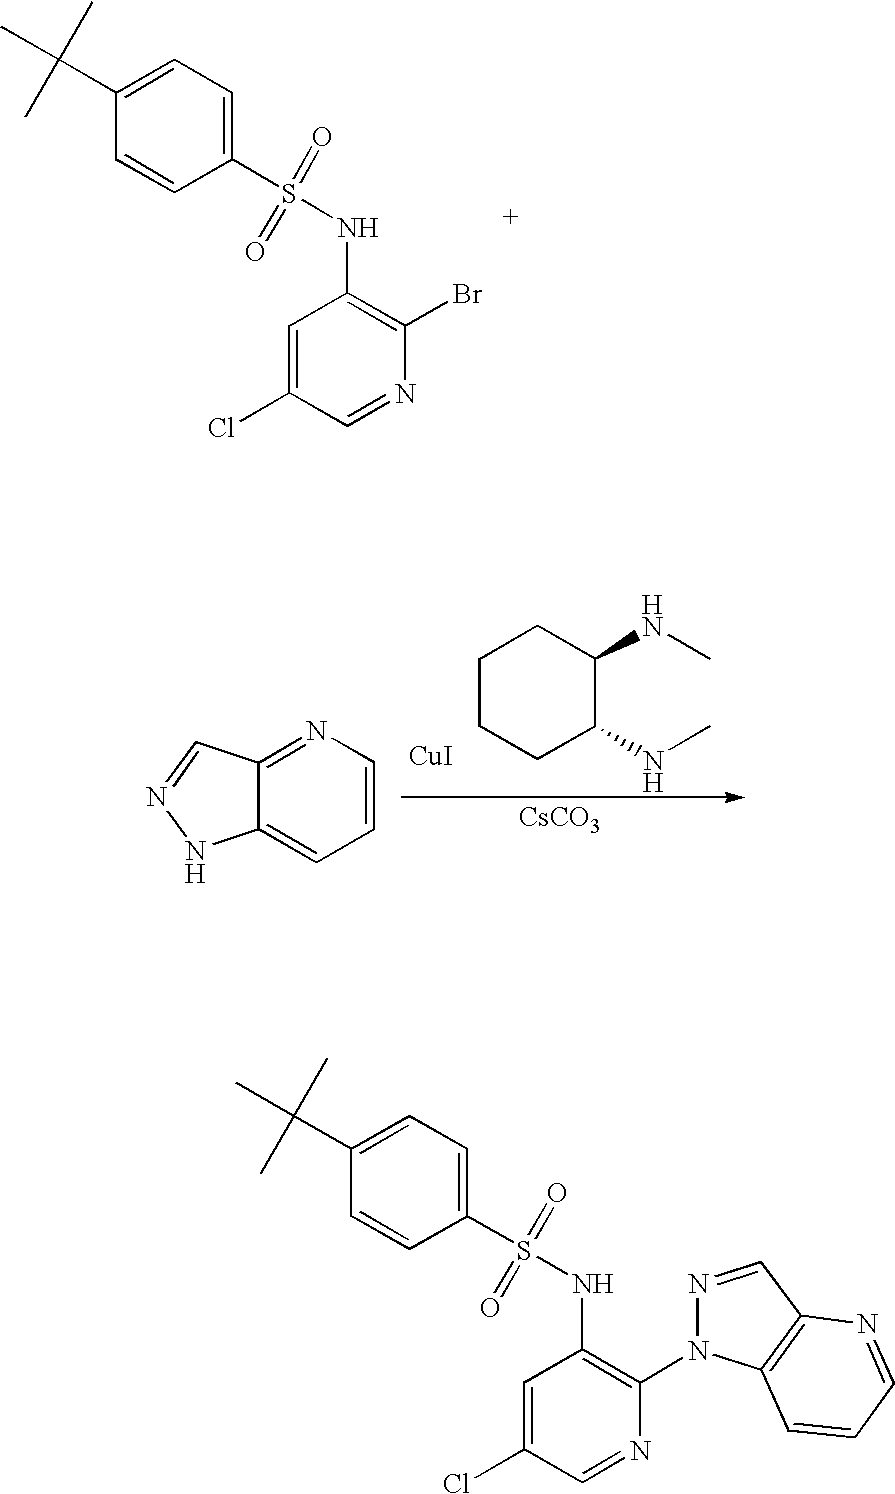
C1(C(C)(C)C)=CC=C(S(NC2=C(Br)N=CC(Cl)=C2)(=O)=O)C=C1.C1CCC(NC)C(NC)C1.[CuI].[CsCO3].C12=CC=CN=C1C=NN2.C1(C(C)(C)C)=CC=C(S(NC2=C(N3N=CC4=C3C=CC=N4)N=CC(Cl)=C2)(=O)=O)C=C1
